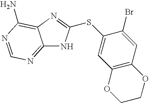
C12=NC=NC(N)=C1N=C(SC1=CC3=C(C=C1Br)OCCO3)N2
